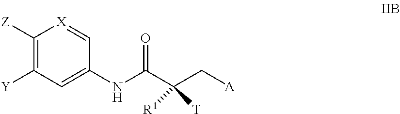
[X]1=CC(NC(C(C[A])([T])[R1])=O)=CC([Y])=C1[Z]
